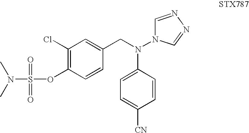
C1=CC(CN(C2=CC=C([CN])C=C2)N2C=NN=C2)=CC(Cl)=C1OS(=O)(=O)N(C)C
